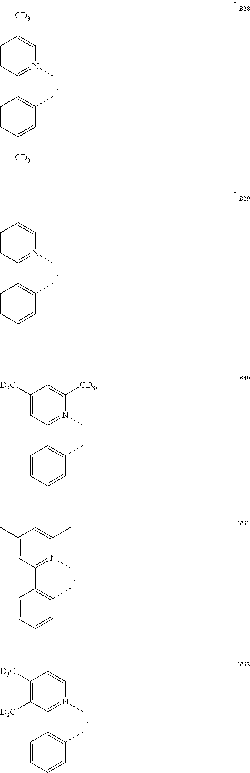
C1=CC([CD3])=CC(C)=C1C1=N(C)C=C([CD3])C=C1.C1=CC(C)=CC(C)=C1C1=N(C)C=C(C)C=C1.C1=CC=CC(C)=C1C1=N(C)C(C)=CC(C)=C1.C1=CC=CC(C)=C1C1=N(C)C=CC([D3C])=C1[D3C].C1=CC=CC(C)=C1C1=N(C)C([CD3])=CC([D3C])=C1
